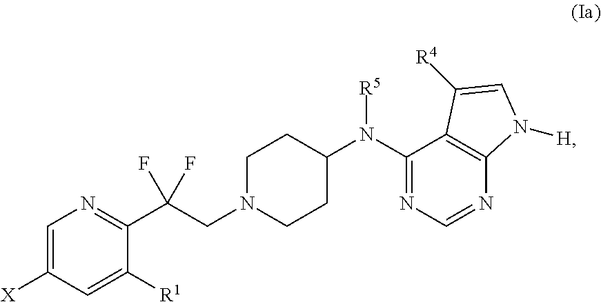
C1=C([X])C=C([R1])C(C(CN2CCC(N(C3=NC=NC4=C3C([R4])=CN4[H])[R5])CC2)(F)F)=N1
